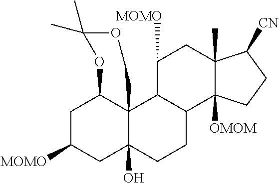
C1C([MOMO])CC2(O)C3(C1OC(C)(C)OC3)C1C(CC2)C2([OMOM])C(C)(CC1[MOMO])C([CN])CC2
